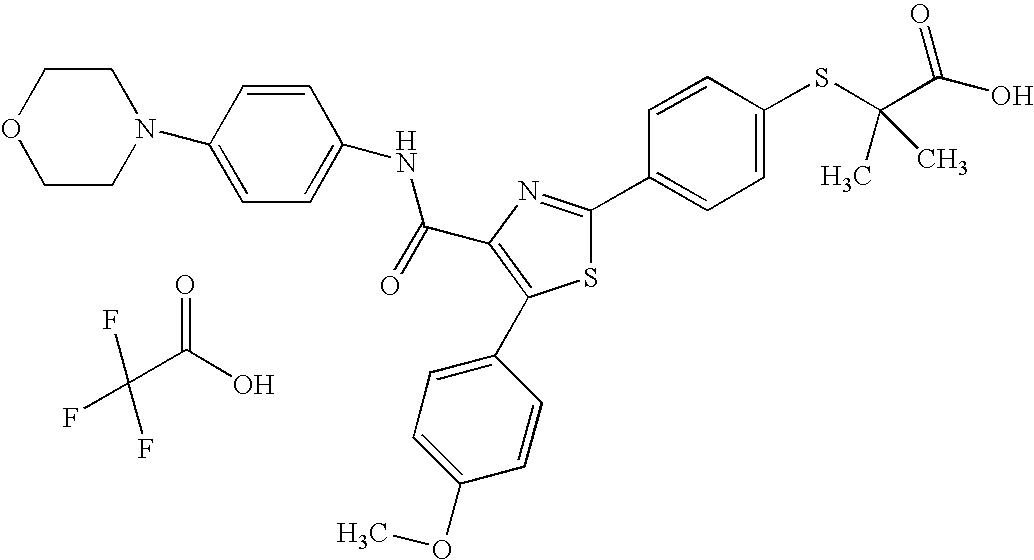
C(C1=C(C2=CC=C(OC)C=C2)SC(C2=CC=C(SC(C(O)=O)(C)C)C=C2)=N1)(=O)NC1=CC=C(N2CCOCC2)C=C1.FC(C(O)=O)(F)F
